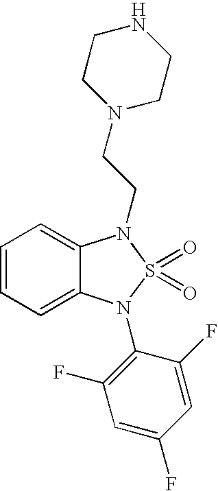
C1=CC=C2C(=C1)N(CCN1CCNCC1)S(=O)(=O)N2C1=C(F)C=C(F)C=C1F
